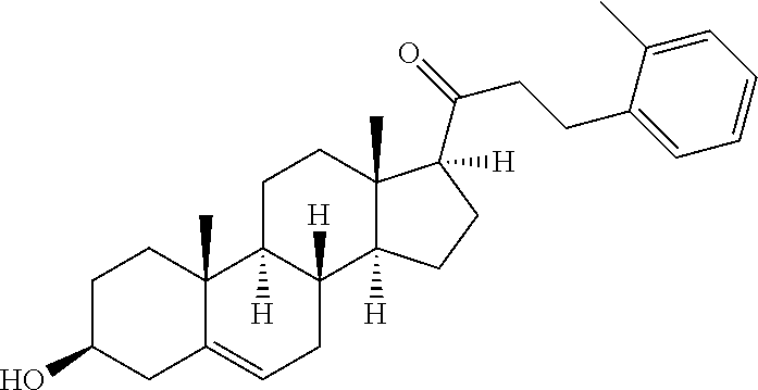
C1C(O)CC2=CCC3([H])C([H])(C2(C)C1)CCC1(C)C3([H])CCC1(C(CCC1=CC=CC=C1C)=O)[H]
